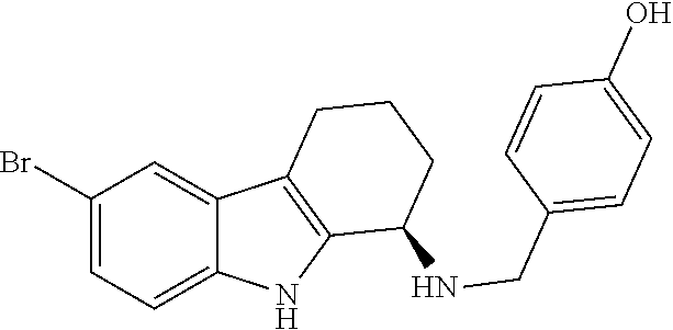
C1(Br)=CC=C2C(=C1)C1=C(N2)C(NCC2=CC=C(O)C=C2)CCC1
